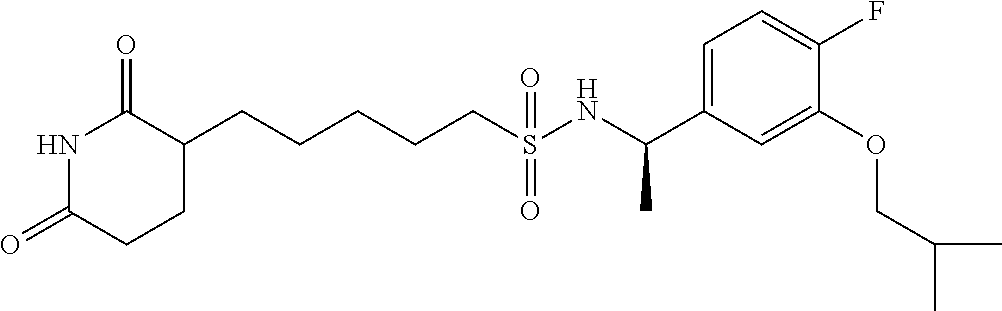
N1C(=O)CCC(CCCCCS(NC(C2=CC=C(F)C(OCC(C)C)=C2)C)(=O)=O)C1=O
